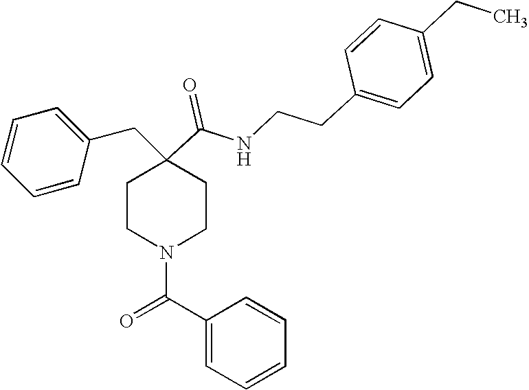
C1=CC=CC(CC2(C(=O)NCCC3=CC=C(CC)C=C3)CCN(C(C3=CC=CC=C3)=O)CC2)=C1
